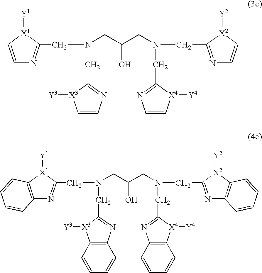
C1=C[X1]([Y1])C(CN(CC2=NC=C[X3]2[Y3])CC(CN(CC2=NC=C[X2]2[Y2])CC2=NC=C[X4]2[Y4])O)=N1.C12=C([X1]([Y1])C(CN(CC3=NC4=C([X3]3[Y3])C=CC=C4)CC(CN(CC3=NC4=C([X2]3[Y2])C=CC=C4)CC3=NC4=C([X4]3[Y4])C=CC=C4)O)=N1)C=CC=C2
